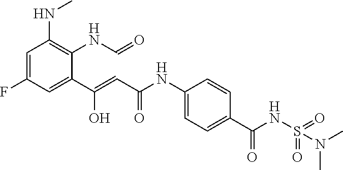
C1=C(F)C=C(C(=CC(NC2=CC=C(C(NS(=O)(=O)N(C)C)=O)C=C2)=O)O)C(NC=O)=C1NC
